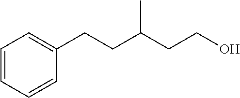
C1=CC=CC(CCC(CCO)C)=C1
